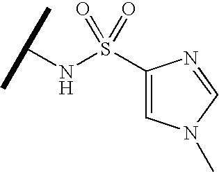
C1(S(NC(C)C)(=O)=O)=CN(C)C=N1
